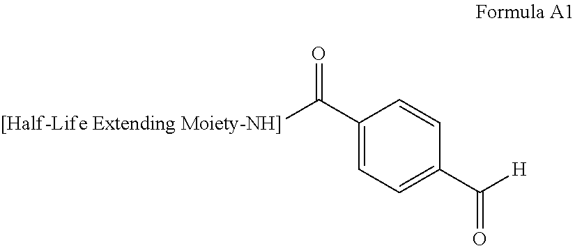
C1(C([[Half-Life Extending Moiety-NH]])=O)=CC=C(C(=O)[H])C=C1
